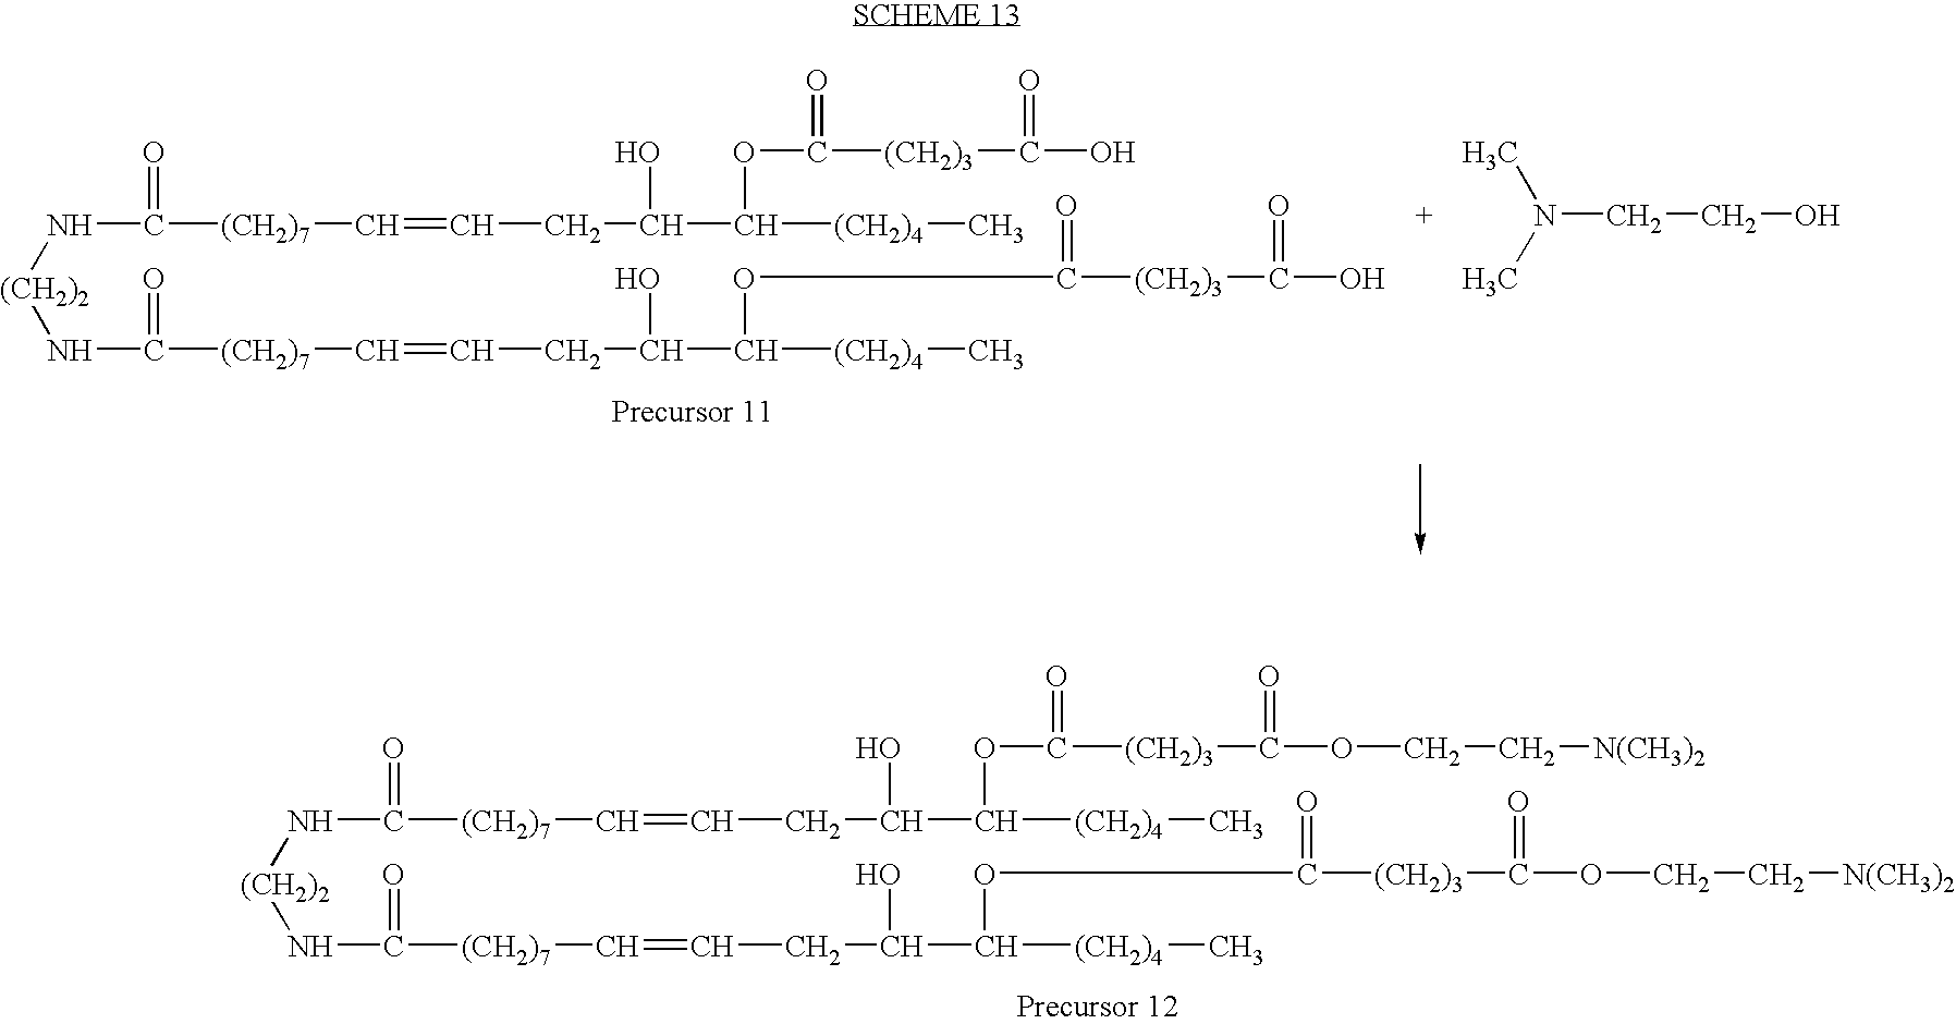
[(CH2)2](NC([(CH2)7]C=CCC(C([(CH2)4]C)OC([(CH2)3]C(O)=O)=O)O)=O)NC([(CH2)7]C=CCC(C([(CH2)4]C)OC([(CH2)3]C(O)=O)=O)O)=O.N(CCO)(C)C.[(CH2)2](NC([(CH2)7]C=CCC(C([(CH2)4]C)OC([(CH2)3]C(OCC[N(CH3)2])=O)=O)O)=O)NC([(CH2)7]C=CCC(C([(CH2)4]C)OC([(CH2)3]C(=O)OCC[N(CH3)2])=O)O)=O
